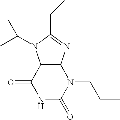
C12=C(N=C(CC)N1C(C)C)N(CCC)C(=O)NC2=O
